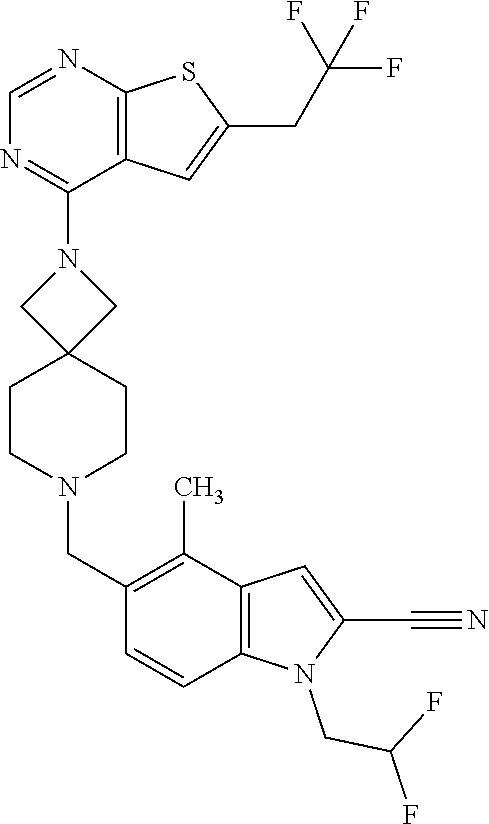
N1(C2=NC=NC3=C2C=C(CC(F)(F)F)S3)CC2(CCN(CC3=C(C)C4=C(C=C3)N(CC(F)F)C(C#N)=C4)CC2)C1
